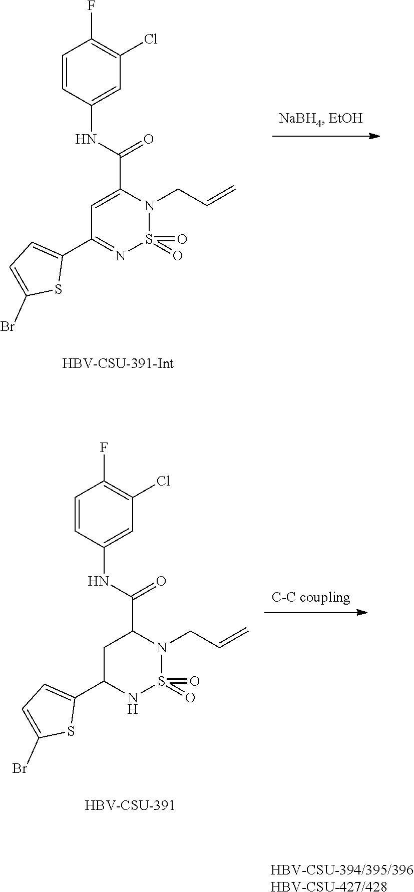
C1=CC(NC(=O)C2=CC(C3=CC=C(Br)S3)=NS(=O)(=O)N2CC=C)=CC(Cl)=C1F.C1=CC(NC(=O)C2CC(C3=CC=C(Br)S3)NS(=O)(=O)N2CC=C)=CC(Cl)=C1F.[HBV-CSU-391].[HBV-CSU-394/395/396HBV-CSU-427/428]
